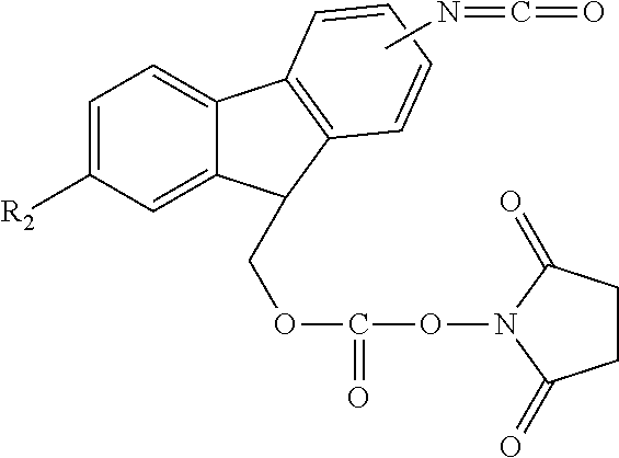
C1=C([R2])C=C2C(=C1)C1=C(C2COC(ON2C(=O)CCC2=O)=O)C=CC=C1.CN=C=O
